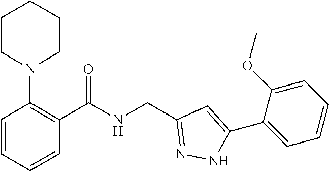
C1(C(NCC2=NNC(C3=CC=CC=C3OC)=C2)=O)=C(N2CCCCC2)C=CC=C1
